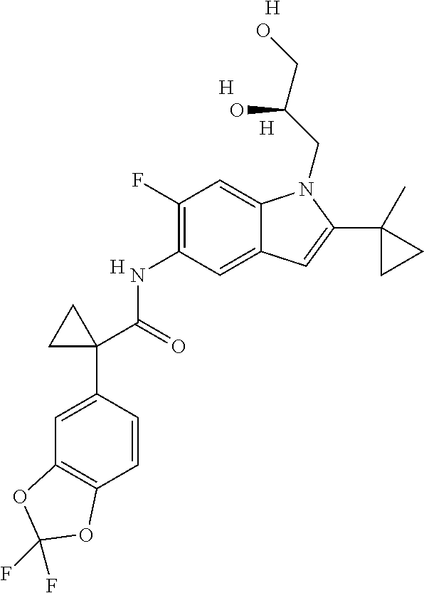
C1(NC(C2(C3=CC4=C(C=C3)OC(F)(F)O4)CC2)=O)=C(F)C=C2C(=C1)C=C(C1(C)CC1)N2CC(CO)O.[H].[H].[H].[H]
